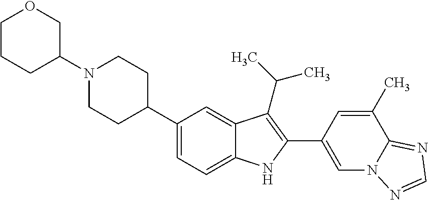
N1(C2COCCC2)CCC(C2=CC=C3C(=C2)C(C(C)C)=C(C2=CN4C(=NC=N4)C(C)=C2)N3)CC1
